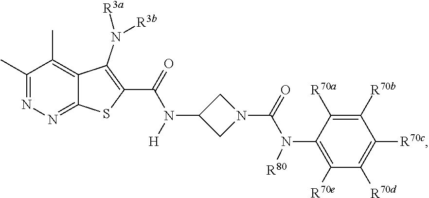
C1(C)=NN=C2C(=C1C)C(N([R3b])[R3a])=C(C(N(C1CN(C(N(C3=C([R70e])C([R70d])=C([R70c])C([R70b])=C3[R70a])[R80])=O)C1)[H])=O)S2
